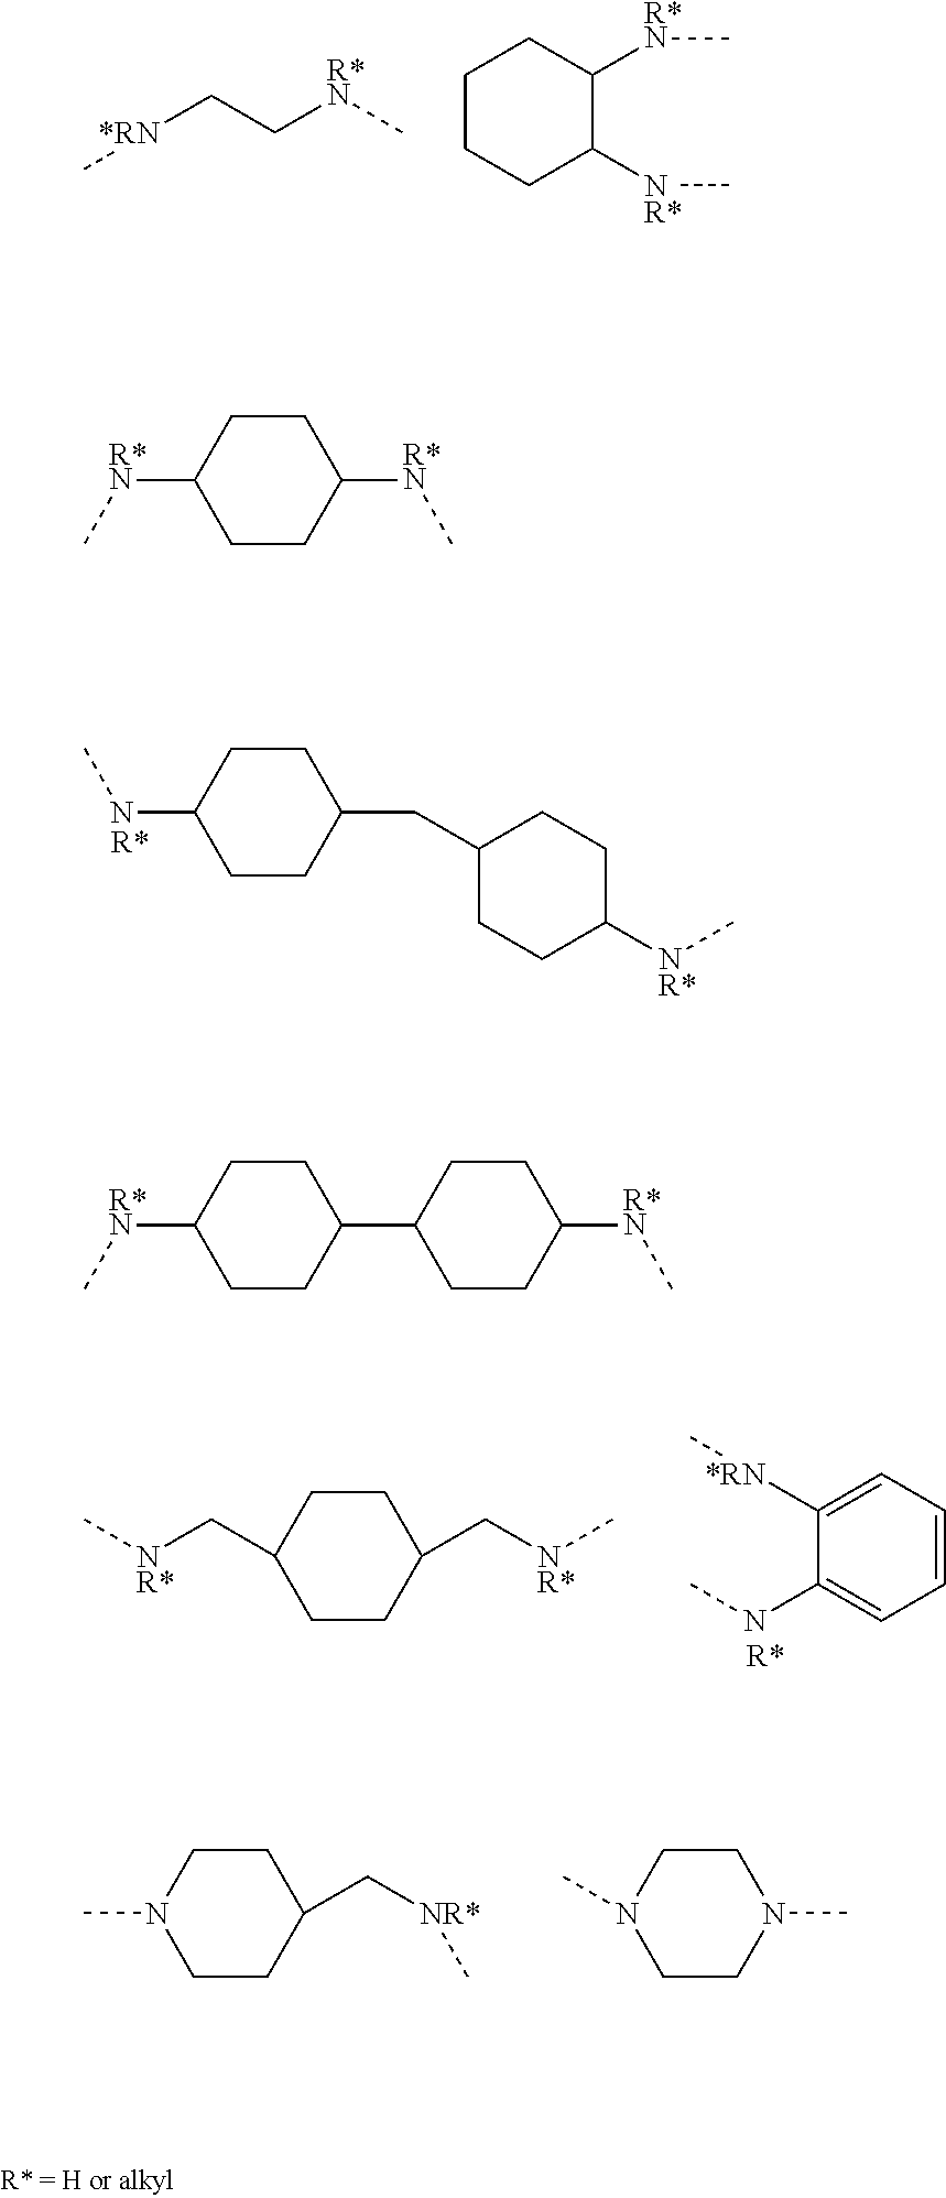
C1CC(CC2CCC([NR*]C)CC2)CCC1NC.[*RN](CC[R*N]C)C.C1CCC([NR*]C)C([R*N]C)C1.C1=CC=C([*RN]C)C(NC)=C1.C1CC(C[NR*]C)CCC1C[NR*]C.C1CC(C[NR*]C)CCN1C.C1CN(C)CCN1C.C1CC([R*N]C)CCC1[R*N]C.C1CC(C2CCC([R*N]C)CC2)CCC1[R*N]C
